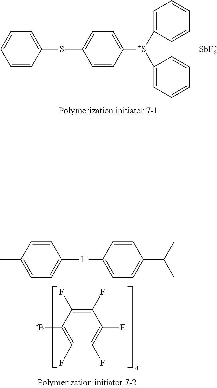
C1=CC(SC2=CC=C([S+](C3=CC=CC=C3)C3=CC=CC=C3)C=C2)=CC=C1.[SbF6].C1(F)=C(F)C([-B])=C(F)C(F)=C1F.C1=CC(C)=CC=C1[I+]C1=CC=C(C(C)C)C=C1
